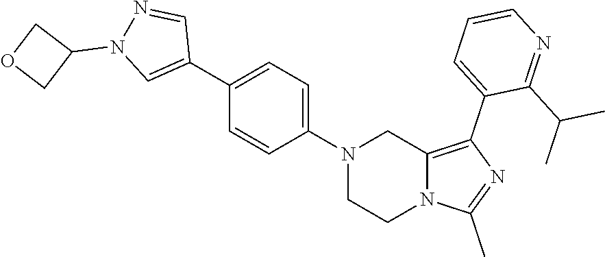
N1(C2=CC=C(C3=CN(C4COC4)N=C3)C=C2)CCN2C(=C(C3=CC=CN=C3C(C)C)N=C2C)C1
